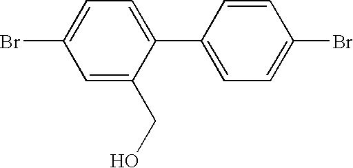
C1=C(CO)C(C2=CC=C(Br)C=C2)=CC=C1Br
